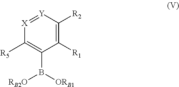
[X]1=[Y]C([R2])=C([R1])C(B([ORB1])[RB2O])=C1[R5]
